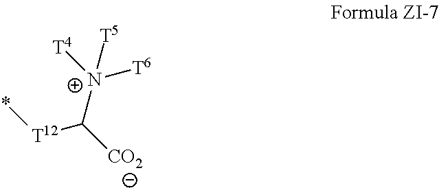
*[T12]C([N+]([T6])([T4])[T5])[CO2]
